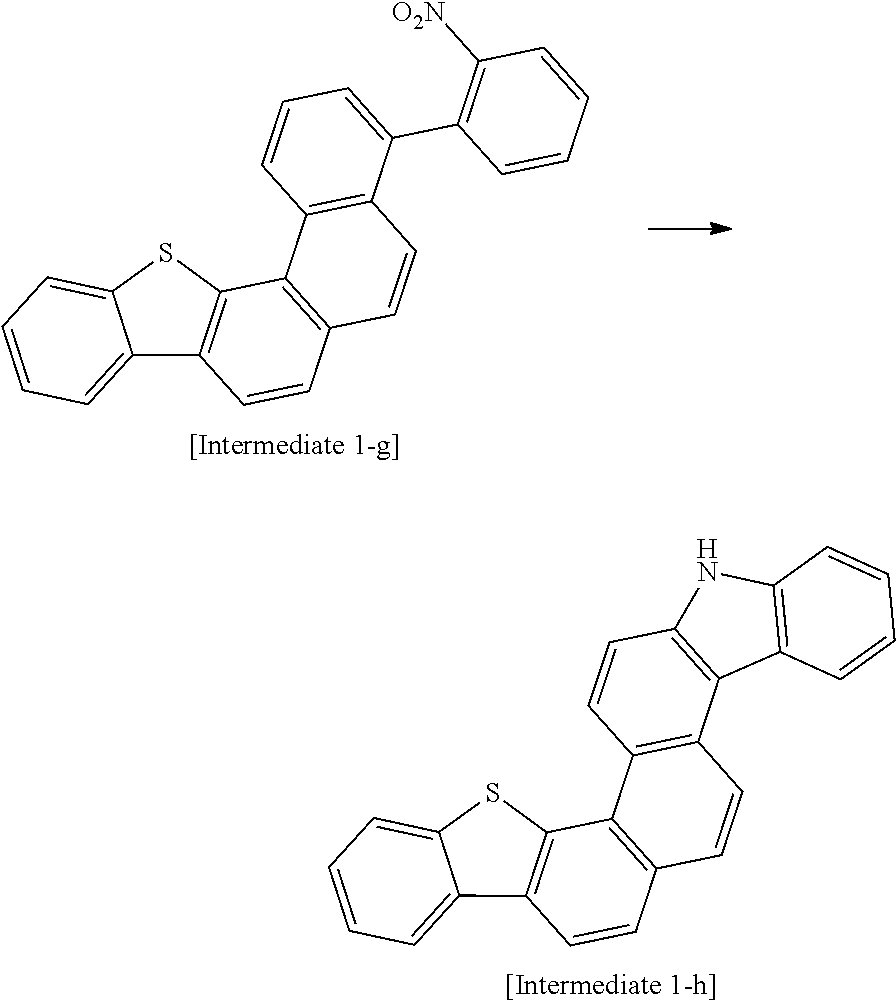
C1=CC=C2C(=C1)SC1=C2C=CC2=C1C1=C(C=C2)C(C2=C([O2N])C=CC=C2)=CC=C1.C1=CC=C2C(=C1)SC1=C2C=CC2=C1C1=C(C=C2)C2=C(C=C1)NC1=C2C=CC=C1
